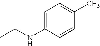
C1=C(NCC)C=CC(C)=C1
